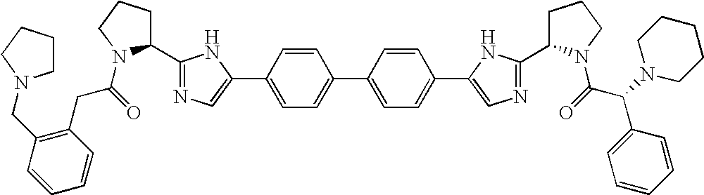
C(=O)(N1C(C2=NC=C(C3=CC=C(C4=CC=C(C5=CN=C(C6CCCN6C(C(C6=CC=CC=C6)N6CCCCC6)=O)N5)C=C4)C=C3)N2)CCC1)CC1=C(CN2CCCC2)C=CC=C1
